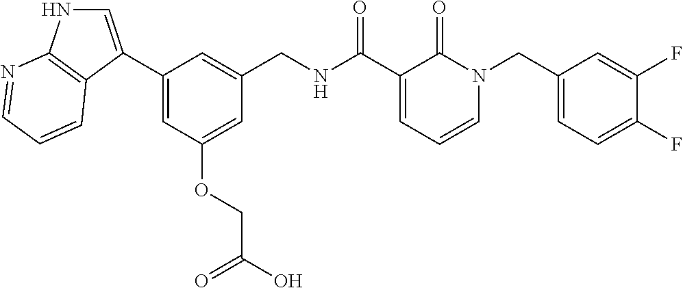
C1(C2=CNC3=C2C=CC=N3)=CC(OCC(O)=O)=CC(CNC(C2=CC=CN(CC3=CC=C(F)C(F)=C3)C2=O)=O)=C1
